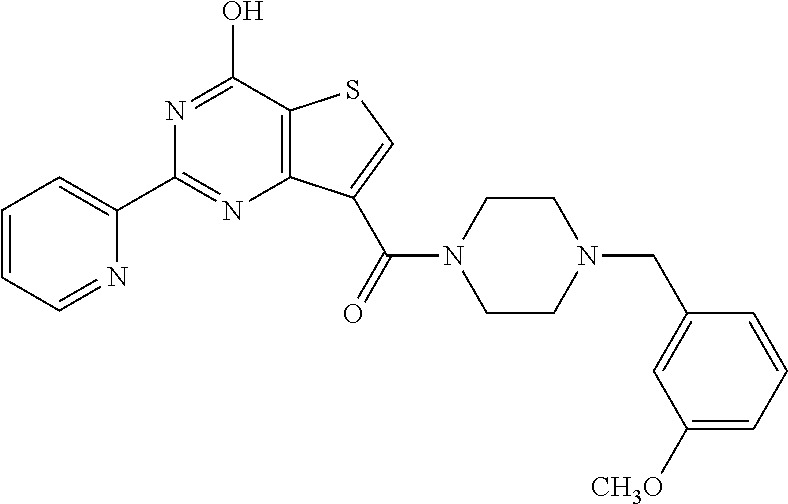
C1(C2=NC3=C(C(O)=N2)SC=C3C(N2CCN(CC3=CC([CH3O])=CC=C3)CC2)=O)=CC=CC=N1
